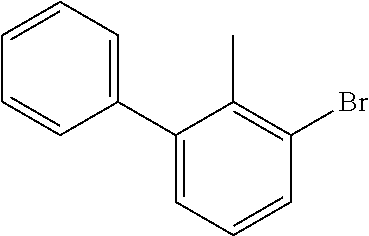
C1=CC=C(C2=CC=CC(Br)=C2C)C=C1
